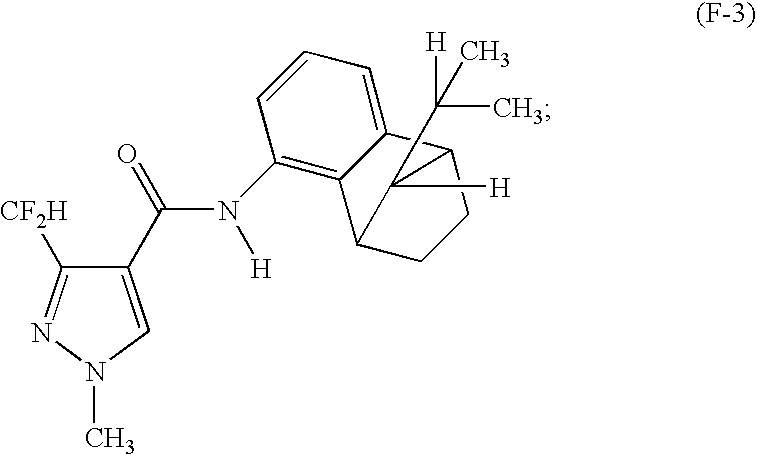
C1(C(=O)N(C2=C3C(=CC=C2)C2CCC3C2([H])C(C)([H])C)[H])=CN(C)N=C1[CF2H]
